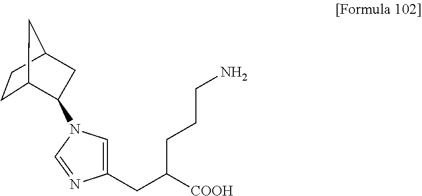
C1(CC([COOH])CCCN)=CN(C2C3CCC(C2)C3)C=N1
